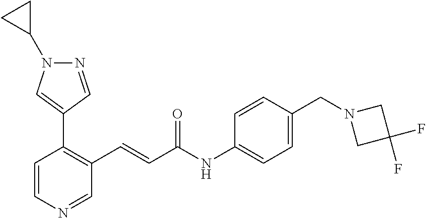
C1=CN=CC(C=CC(NC2=CC=C(CN3CC(F)(F)C3)C=C2)=O)=C1C1=CN(C2CC2)N=C1
